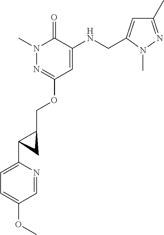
N1(C)N=C(OCC2C(C3=CC=C(OC)C=N3)C2)C=C(NCC2=CC(C)=NN2C)C1=O
